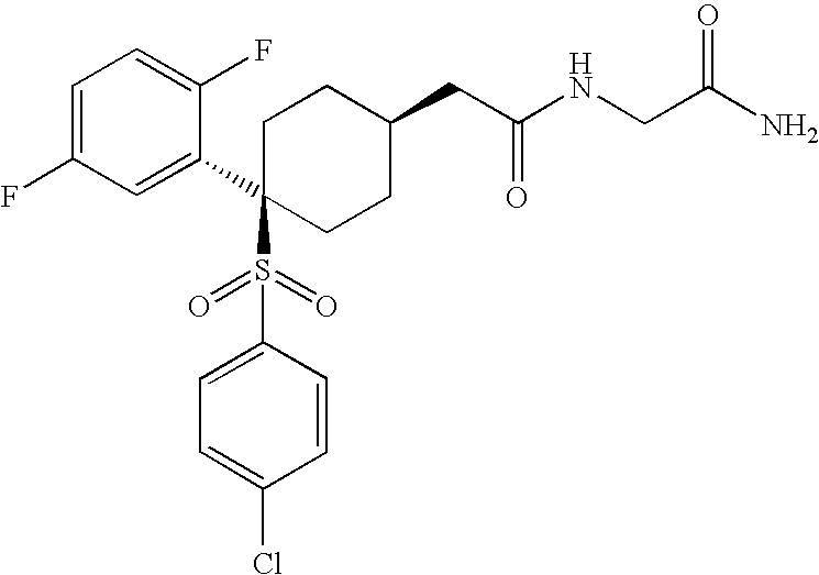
C1=C(F)C=C(C2(S(C3=CC=C(Cl)C=C3)(=O)=O)CCC(CC(=O)NCC(N)=O)CC2)C(F)=C1
